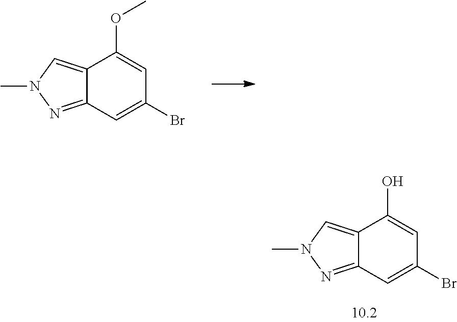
C12=CN(C)N=C1C=C(Br)C=C2O.C12=CN(C)N=C1C=C(Br)C=C2OC
